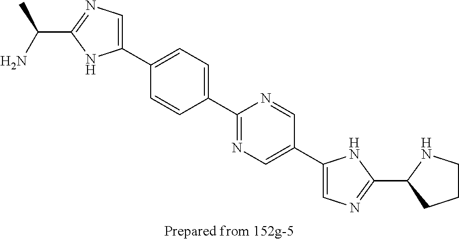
C(C1=NC=C(C2=CC=C(C3=NC=C(C4=CN=C(C5CCCN5)N4)C=N3)C=C2)N1)(N)C
